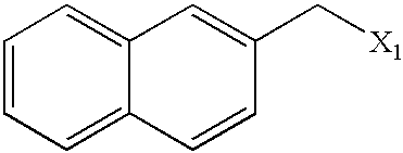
C1=CC=C2C(=C1)C=C(C[X1])C=C2
